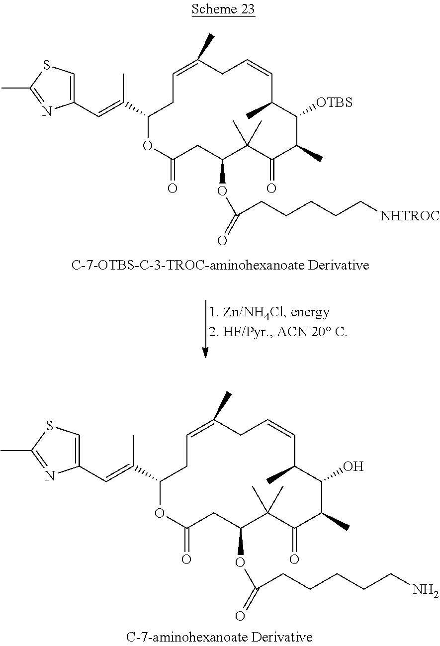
C1(C=C(C2CC=C(C)CC=CC(C)C(O)C(C)C(=O)C(C)(C)C(OC(=O)CCCCCN)CC(=O)O2)C)=CSC(C)=N1.C1(C=C(C2CC=C(C)CC=CC(C)C([OTBS])C(C)C(=O)C(C)(C)C(OC(=O)CCCCC[NHTROC])CC(=O)O2)C)=CSC(C)=N1
